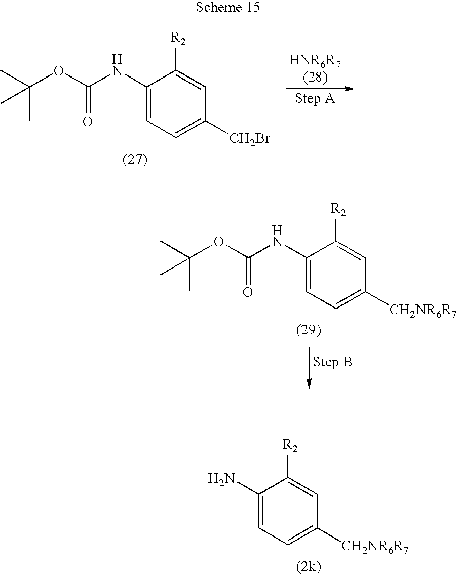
CC(OC(NC1=CC=C([CH2Br])C=C1[R2])=O)(C)C.CC(OC(NC1=CC=C([CH2NR6R7])C=C1[R2])=O)(C)C.NC1=CC=C([CH2NR6R7])C=C1[R2]
